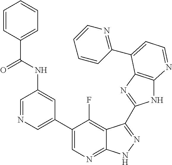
C1=NC=C(C2=CN=C3C(=C2F)C(C2=NC4=C(N2)N=CC=C4C2=NC=CC=C2)=NN3)C=C1NC(C1=CC=CC=C1)=O
